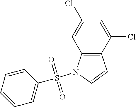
C12=C(C=CN1S(C1=CC=CC=C1)(=O)=O)C(Cl)=CC(Cl)=C2
